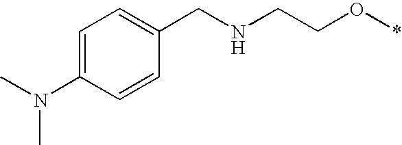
CN(C1=CC=C(CNCCO*)C=C1)C
